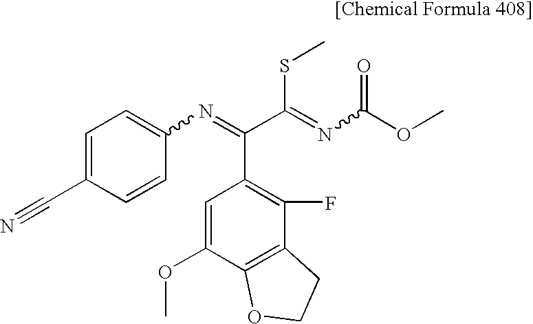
C1(C#N)=CC=C(N=C(C(=NC(OC)=O)SC)C2=C(F)C3=C(C(OC)=C2)OCC3)C=C1
